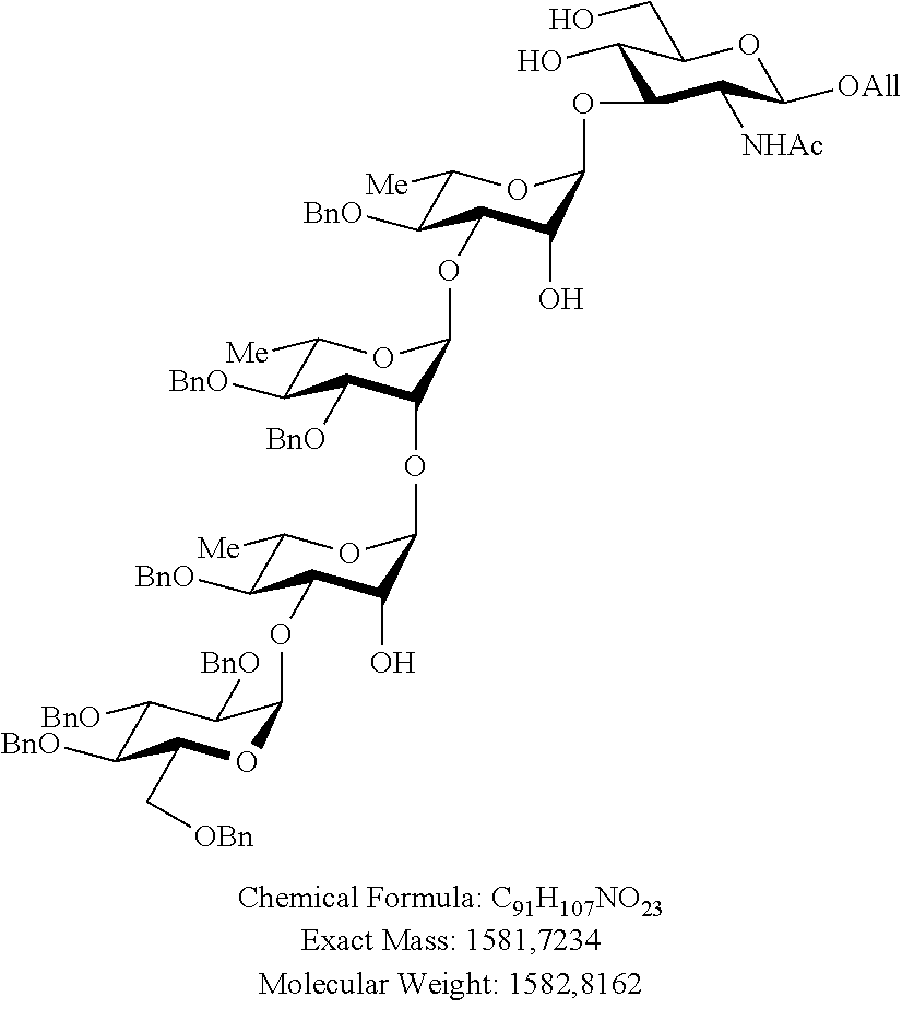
C1([BnO])C([BnO])C(C[OBn])OC(OC2C([BnO])C([Me])OC(OC3C([BnO])C([BnO])C([Me])OC3OC3C([BnO])C([Me])OC(OC4C([NHAc])C([OAll])OC(CO)C4O)C3O)C2O)C1[BnO]
